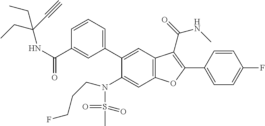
C1=CC(C2=C(C(=O)NC)C3=C(C=C(N(S(C)(=O)=O)CCCF)C(C4=CC=CC(C(NC(CC)(CC)C#C)=O)=C4)=C3)O2)=CC=C1F
